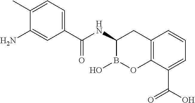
C12=C(C(C(O)=O)=CC=C1)OB(O)C(NC(=O)C1=CC=C(C)C(N)=C1)C2
